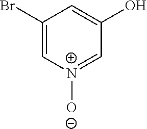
C1(Br)=C[N+]([O-])=CC(O)=C1
